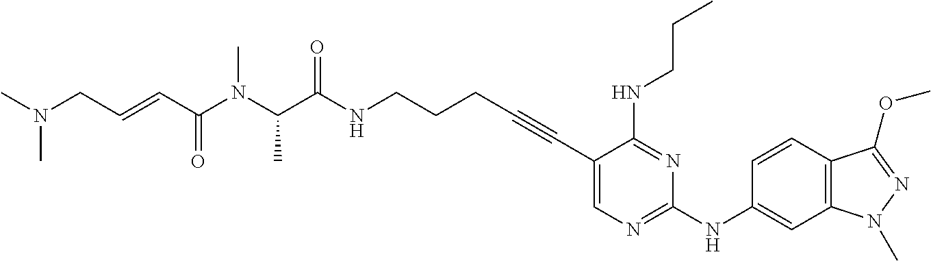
C1(C#CCCCNC(C(N(C(C=CCN(C)C)=O)C)C)=O)=CN=C(NC2=CC3=C(C=C2)C(OC)=NN3C)N=C1NCCC
